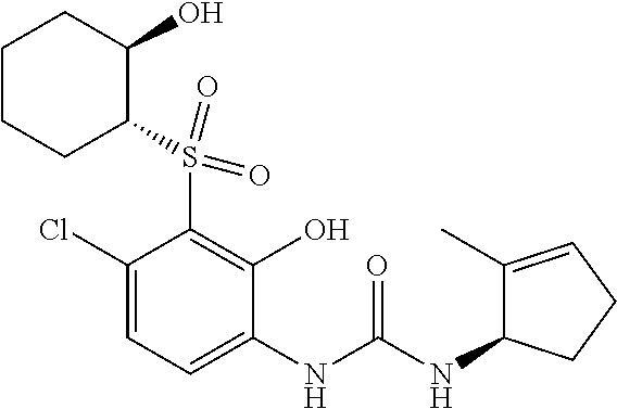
C1(Cl)=CC=C(NC(NC2C(C)=CCC2)=O)C(O)=C1S(=O)(=O)C1CCCCC1O
